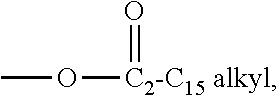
CO[C2-C15 alkyl]=O
